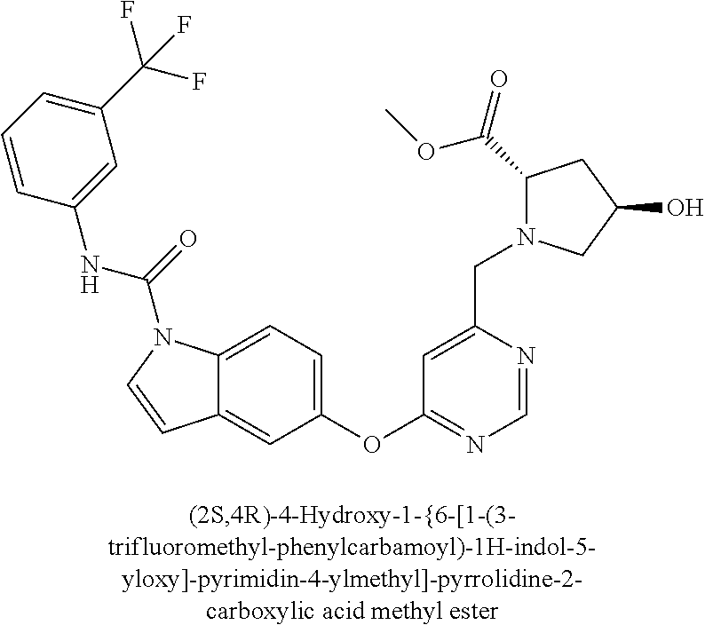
C1=CC(NC(=O)N2C3=CC=C(OC4=NC=NC(CN5C(C(=O)OC)CC(O)C5)=C4)C=C3C=C2)=CC(C(F)(F)F)=C1
